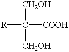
[R]C([CH2OH])([CH2OH])[COOH]
